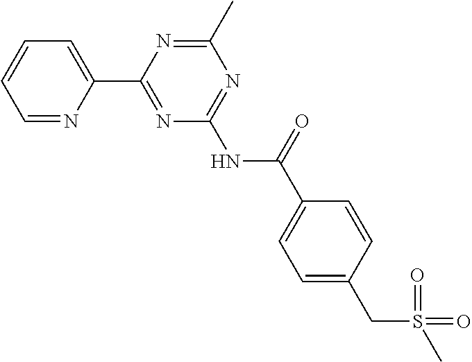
C1=NC(C2=NC(NC(C3=CC=C(CS(=O)(C)=O)C=C3)=O)=NC(C)=N2)=CC=C1
